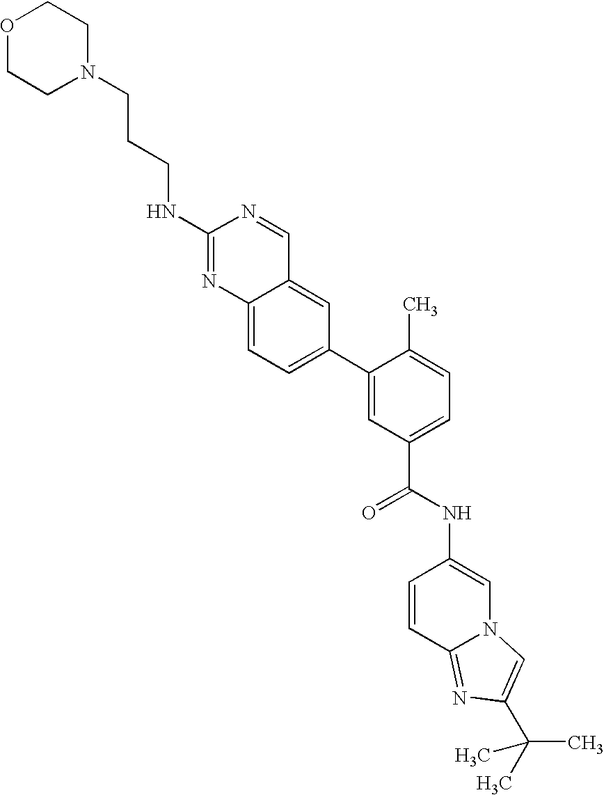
C1(NCCCN2CCOCC2)=NC2=CC=C(C3=CC(C(=O)NC4=CN5C(=NC(C(C)(C)C)=C5)C=C4)=CC=C3C)C=C2C=N1
